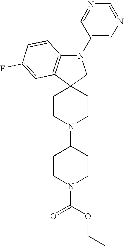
C1CN(C2CCN(C(OCC)=O)CC2)CCC12CN(C1=CN=CN=C1)C1=C2C=C(F)C=C1
